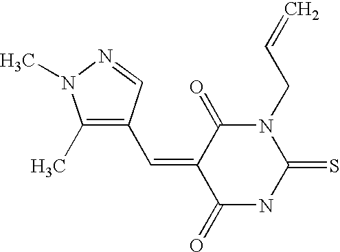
O=C1C(=CC2=C(C)N(C)N=C2)C(=O)NC(=S)N1CC=C
